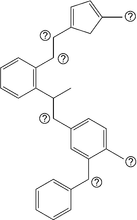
C1=C(CCC2=C(C(C)CC3=CC=C(C)C(CC4=CC=CC=C4)=C3)C=CC=C2)CC(C)=C1
